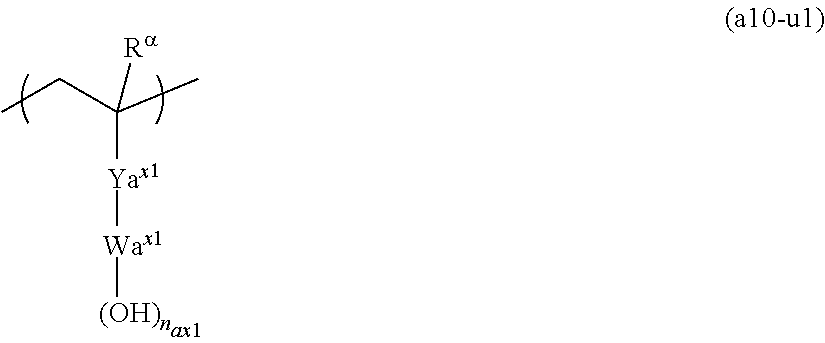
[Yax1](C(CC)(C)[Ra])[Wax1][(OH)n]
